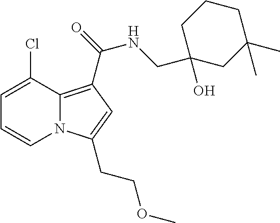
C1=C(Cl)C2=C(C(NCC3(O)CC(C)(C)CCC3)=O)C=C(CCOC)N2C=C1
